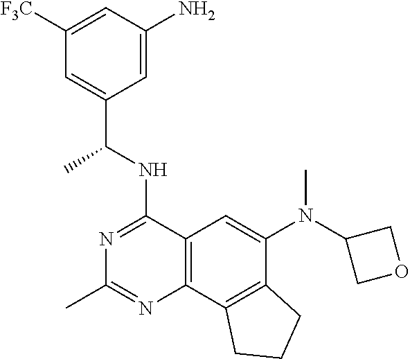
C12=C(C3=C(C(N(C4COC4)C)=C1)CCC3)N=C(C)N=C2NC(C1=CC([F3C])=CC(N)=C1)C
